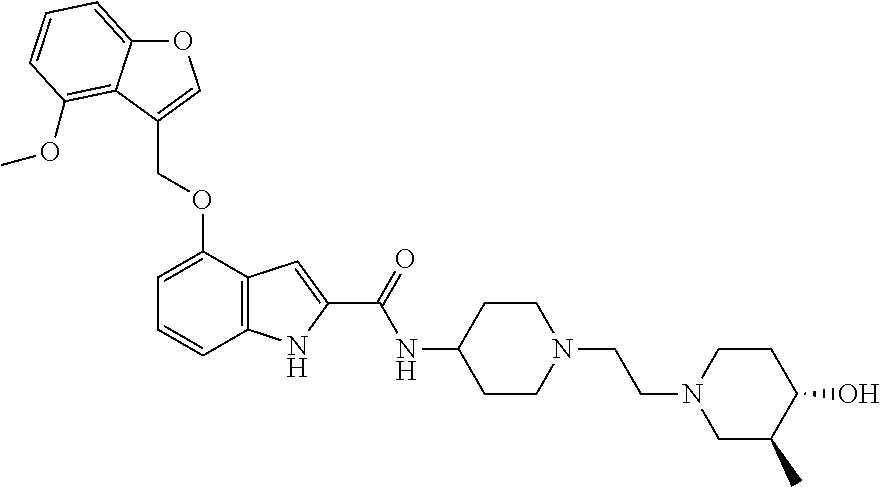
C(OC1=CC=CC2=C1C=C(C(NC1CCN(CCN3CC(C)C(O)CC3)CC1)=O)N2)C1=COC2=CC=CC(OC)=C12
